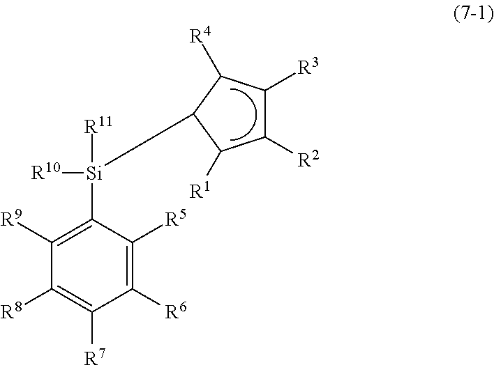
C1([R6])=C([R5])C([Si]([R10])([R11])C2C([R4])C([R3])C([R2])C2[R1])=C([R9])C([R8])=C1[R7]
